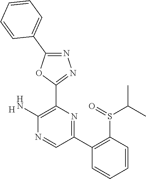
[H].C1(N)=C(C2=NN=C(C3=CC=CC=C3)O2)N=C(C2=C(S(C(C)C)=O)C=CC=C2)C=N1
